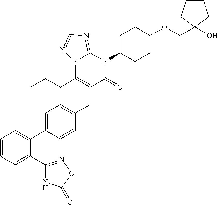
C1=C(C2=CC=CC=C2C2=NOC(=O)N2)C=CC(CC2=C(CCC)N3C(=NC=N3)N(C3CCC(OCC4(O)CCCC4)CC3)C2=O)=C1
